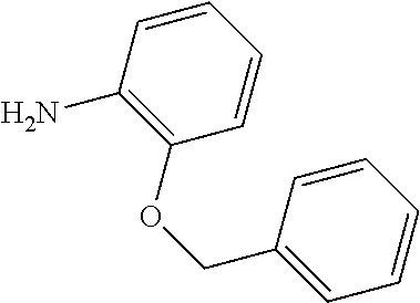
C1=CC=CC(N)=C1OCC1=CC=CC=C1
